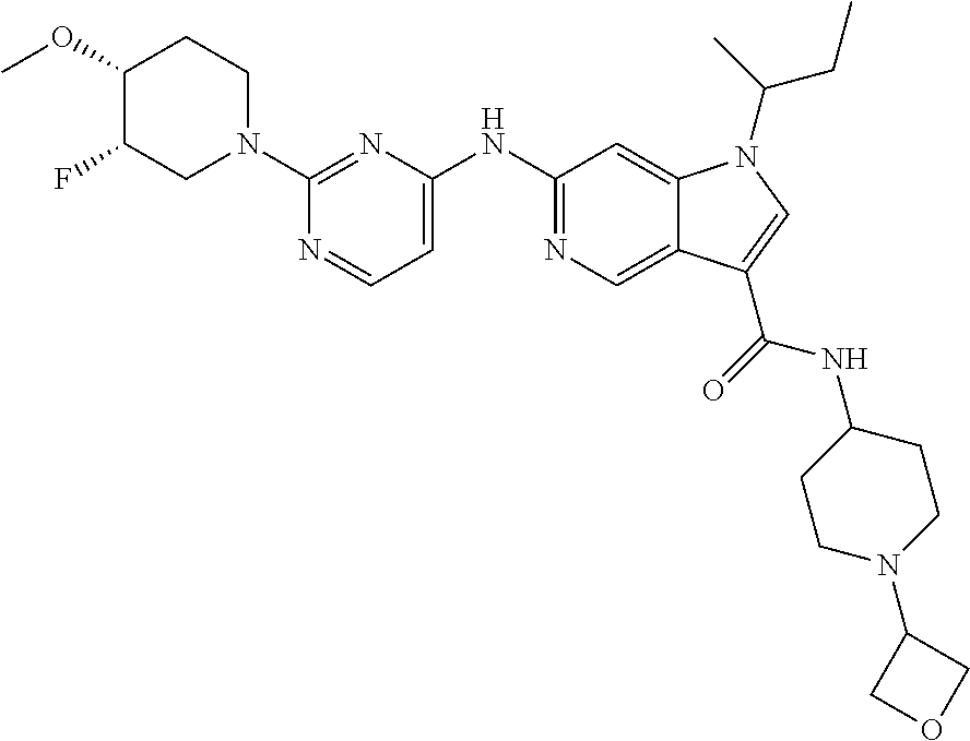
C1(NC2=NC=C3C(=C2)N(C(C)CC)C=C3C(=O)NC2CCN(C3COC3)CC2)=CC=NC(N2CCC(OC)C(F)C2)=N1
